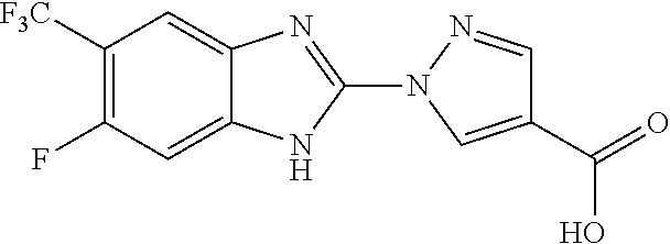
C1(N2C=C(C(=O)O)C=N2)=NC2=CC([F3C])=C(F)C=C2N1
